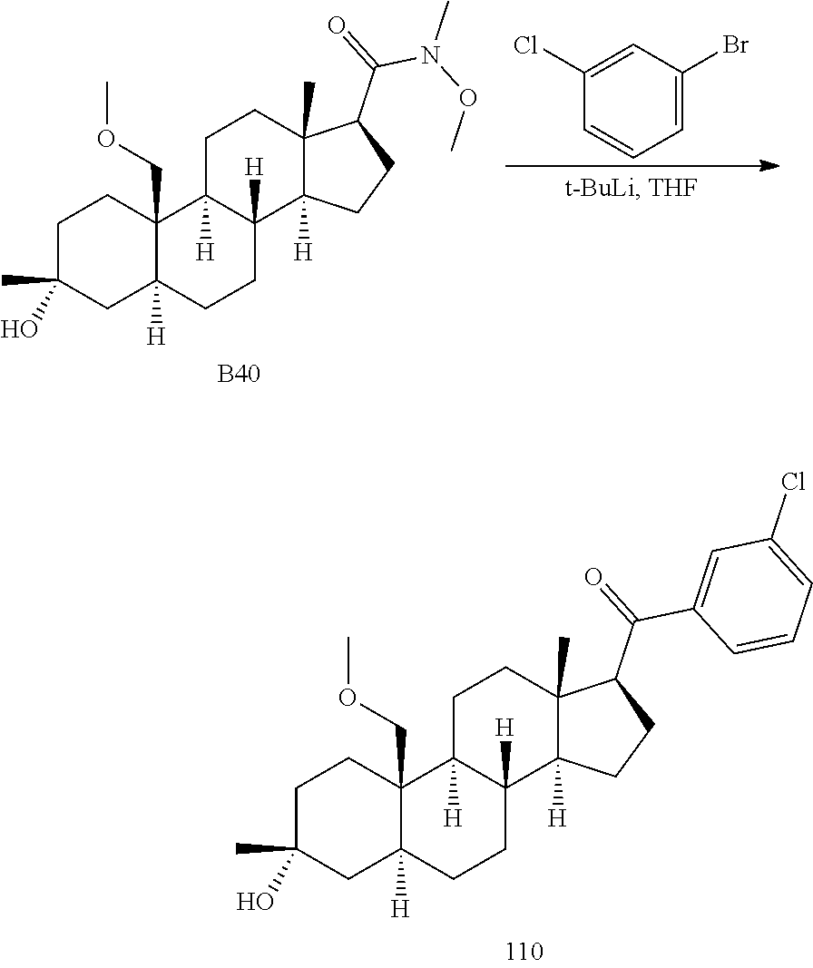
[B40].C1C(C)(O)CC2([H])C(COC)(C1)C1([H])C([H])(CC2)C2([H])C(C)(CC1)C(C(=O)N(OC)C)CC2.C1(Cl)=CC(Br)=CC=C1.C1C(C)(O)CC2([H])C(COC)(C1)C1([H])C([H])(CC2)C2([H])C(C)(CC1)C(C(=O)C1=CC(Cl)=CC=C1)CC2
